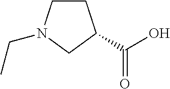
C1CN(CC)CC1C(=O)O
